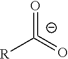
O=C(=O)[R]
